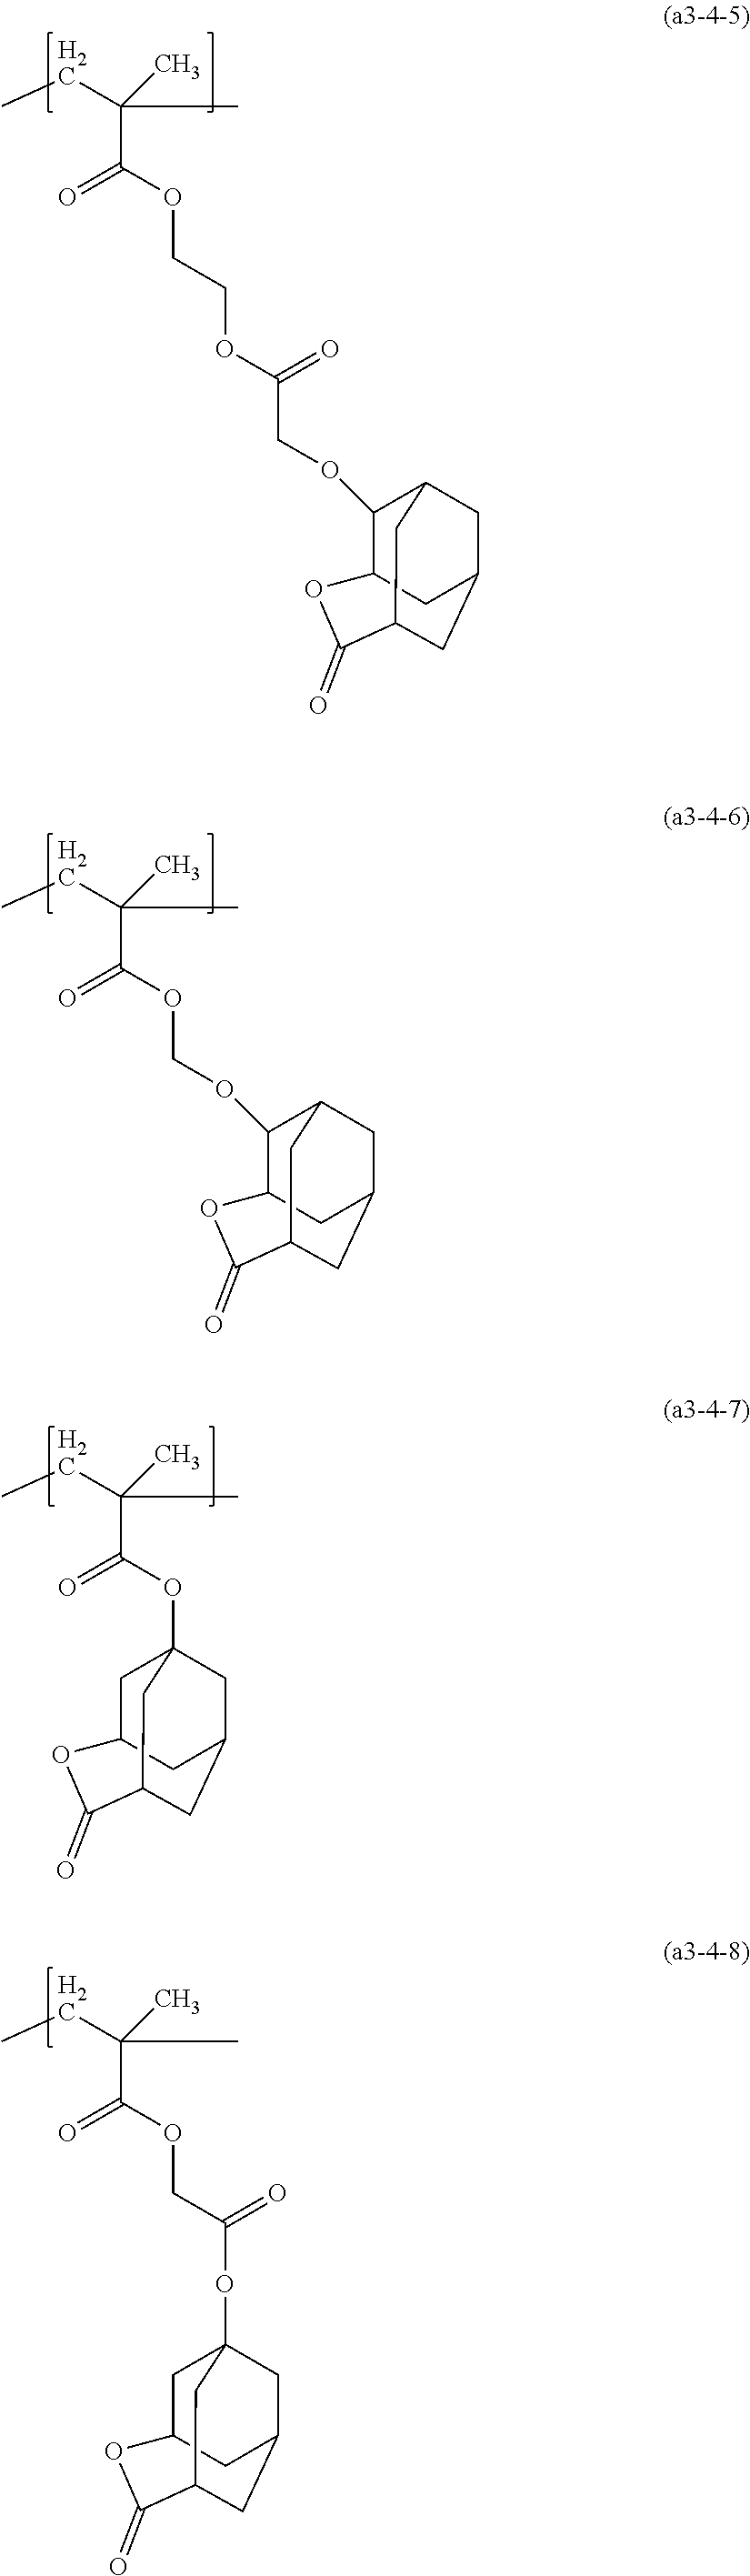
C(C(CC)(C)C)(OCCOC(COC1C2CC3CC1CC(C(=O)O2)C3)=O)=O.C(C(CC)(C)C)(OCOC1C2CC3CC1CC(C(=O)O2)C3)=O.C(C(CC)(C)C)(OC12CC3CC(C1)CC(C(=O)O3)C2)=O.C(C(CC)(C)C)(OCC(OC12CC3CC(C1)CC(C(=O)O3)C2)=O)=O
